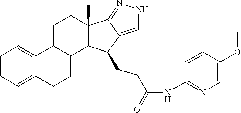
C1=CC=C2C(=C1)C1C(CC2)C2C(C)(CC1)C1=NNC=C1C2CCC(NC1=NC=C(OC)C=C1)=O
